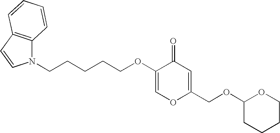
C12=C(C=CN1CCCCCOC1=COC(COC3CCCCO3)=CC1=O)C=CC=C2
